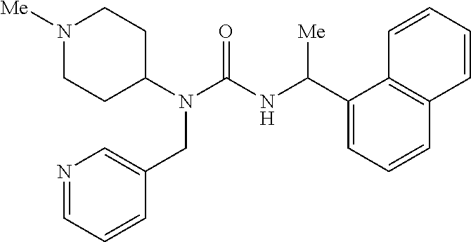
N1([Me])CCC(N(C(=O)NC(C2=CC=CC3=C2C=CC=C3)[Me])CC2=CN=CC=C2)CC1
